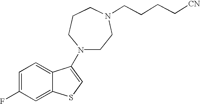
C1=C(F)C=C2C(=C1)C(N1CCN(CCCC[CN])CCC1)=CS2
